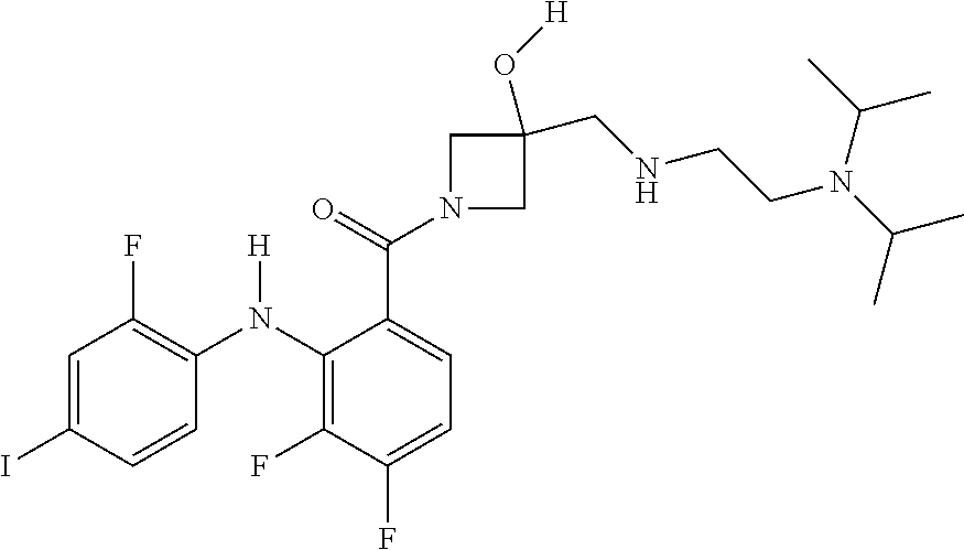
C1=C(I)C=CC(N(C2=C(F)C(F)=CC=C2C(=O)N2CC(CNCCN(C(C)C)C(C)C)(O[H])C2)[H])=C1F
